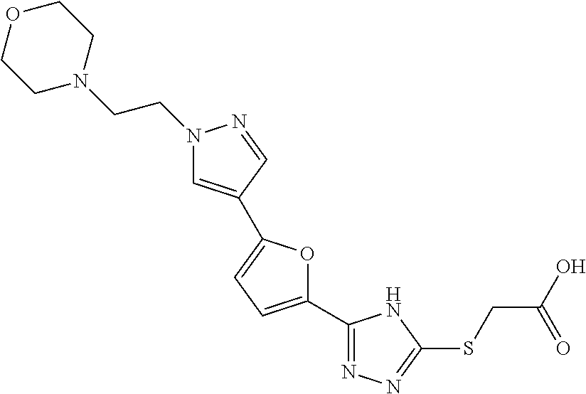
N1(CCN2CCOCC2)C=C(C2=CC=C(C3=NN=C(SCC(O)=O)N3)O2)C=N1
